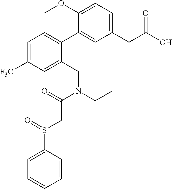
C1=C([F3C])C=C(CN(CC)C(=O)CS(C2=CC=CC=C2)=O)C(C2=CC(CC(O)=O)=CC=C2OC)=C1
